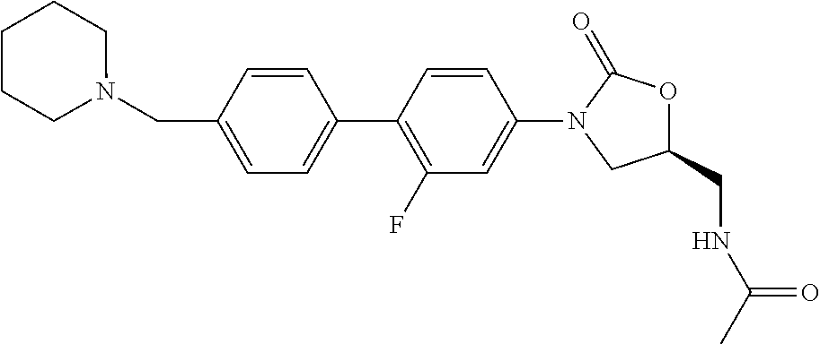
C(C1=CC=C(C2=C(F)C=C(N3C(=O)OC(CNC(C)=O)C3)C=C2)C=C1)N1CCCCC1
